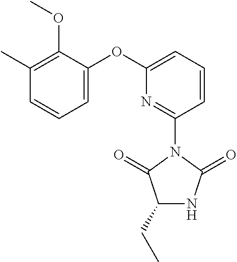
C1(CC)NC(=O)N(C2=NC(OC3=CC=CC(C)=C3OC)=CC=C2)C1=O
